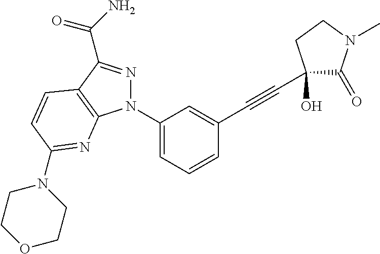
C1(N2N=C(C(=O)N)C3=C2N=C(N2CCOCC2)C=C3)=CC=CC(C#CC2(O)C(=O)N(C)CC2)=C1
